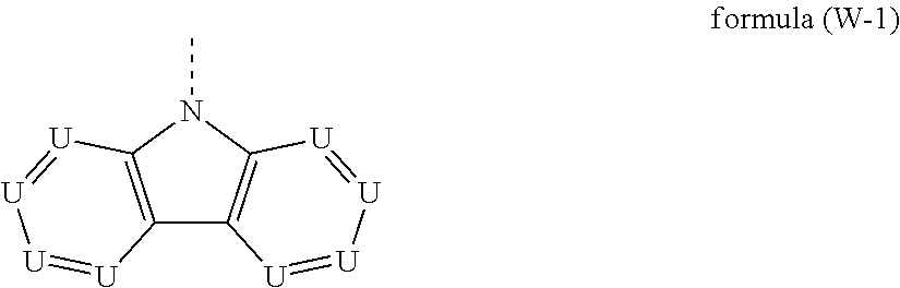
C12=C(N(C)C3=C1[U]=[U][U]=[U]3)[U]=[U][U]=[U]2
